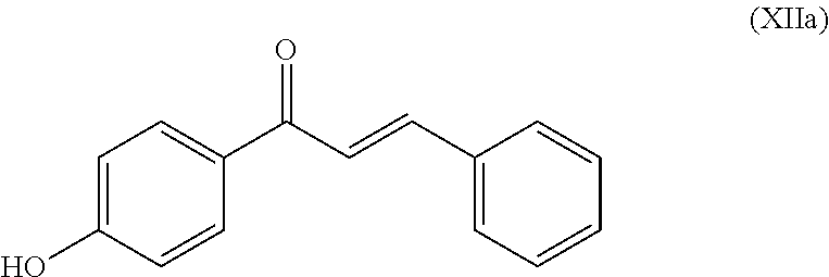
C1(C(C=CC2=CC=CC=C2)=O)=CC=C(O)C=C1
